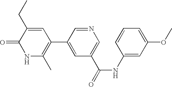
C1=C(CC)C(=O)NC(C)=C1C1=CC(C(=O)NC2=CC(OC)=CC=C2)=CN=C1
